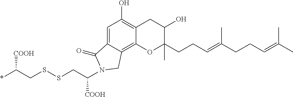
C1=C2C(=C3C(=C1O)CC(O)C(C)(CCC=C(CCC=C(C)C)C)O3)CN(C(CSSCC(*)[COOH])[COOH])C2=O
